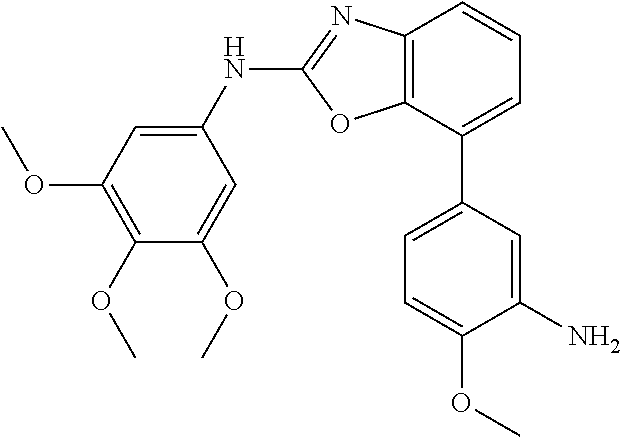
C12=C(C(C3=CC=C(OC)C(N)=C3)=CC=C1)OC(NC1=CC(OC)=C(OC)C(OC)=C1)=N2
